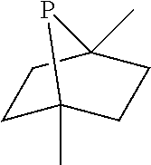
C1C2(C)CCC(C)(C1)P2
